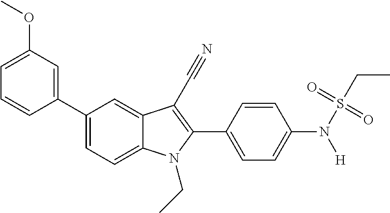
C1=C2C(=CC(C3=CC(OC)=CC=C3)=C1)C(C#N)=C(C1=CC=C(N(S(=O)(=O)CC)[H])C=C1)N2CC
